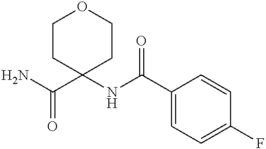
C1CC(C(=O)N)(NC(C2=CC=C(F)C=C2)=O)CCO1
